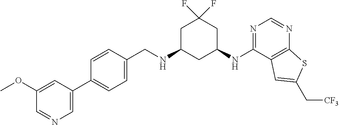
C1=CC(C2=CN=CC(OC)=C2)=CC=C1CNC1CC(NC2=NC=NC3=C2C=C(C[CF3])S3)CC(F)(F)C1
